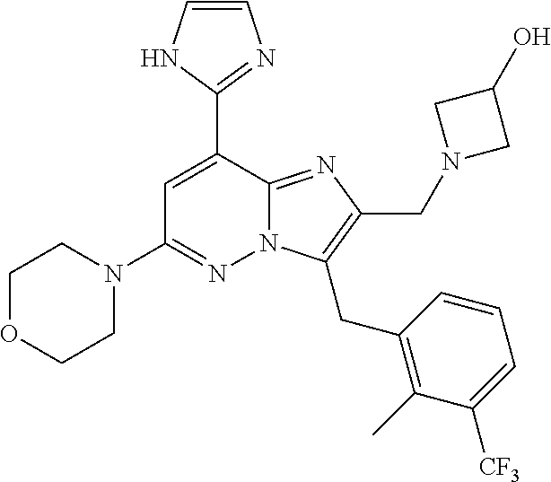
C1=C(C2=NC=CN2)C2=NC(CN3CC(O)C3)=C(CC3=C(C)C([CF3])=CC=C3)N2N=C1N1CCOCC1
